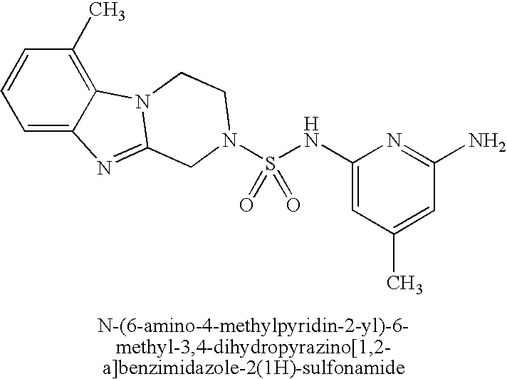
C1=CC(C)=C2C(=C1)N=C1N2CCN(S(NC2=CC(C)=CC(N)=N2)(=O)=O)C1
